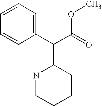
C1=CC(C(C(OC)=O)C2NCCCC2)=CC=C1
